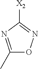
C1([X2])=NOC(C)=N1
